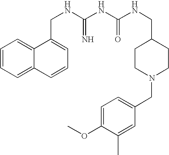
C1=CC=C2C(=C1)C(CNC(NC(NCC1CCN(CC3=CC=C(OC)C(C)=C3)CC1)=O)=N)=CC=C2
